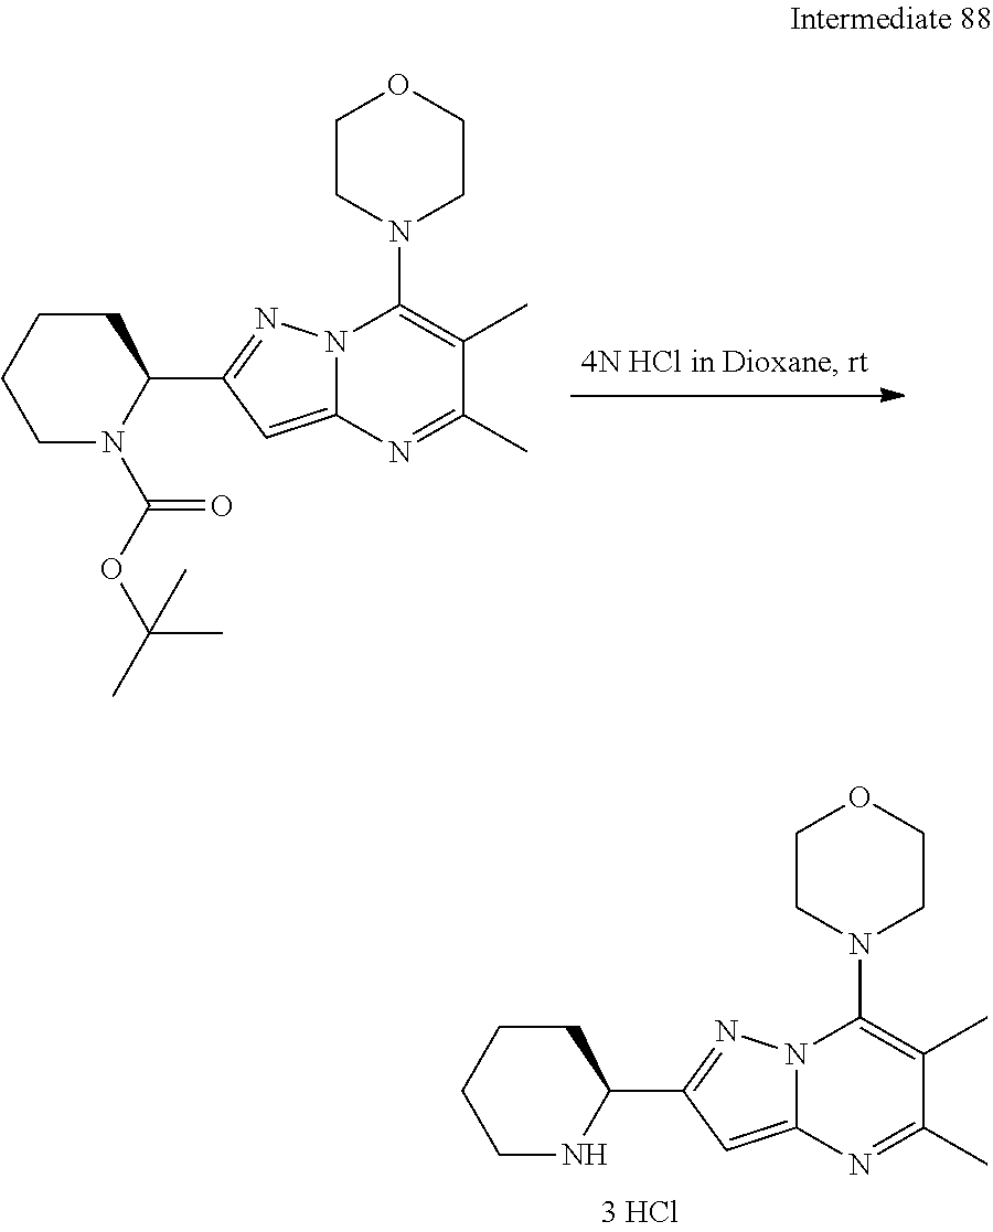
O(C(N1C(C2=NN3C(=C2)N=C(C)C(C)=C3N2CCOCC2)CCCC1)=O)C(C)(C)C.N1C(C2=NN3C(=C2)N=C(C)C(C)=C3N2CCOCC2)CCCC1
